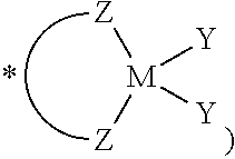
[Z][M]([Z])([Y])[Y]
